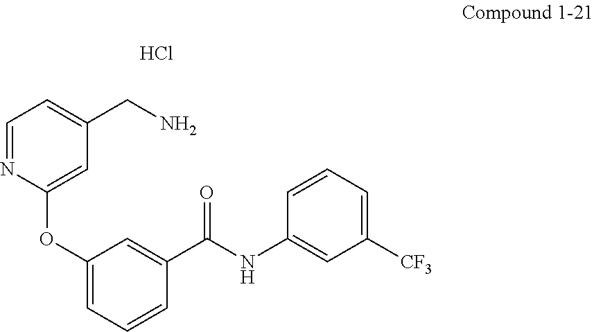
C1(OC2=CC(CN)=CC=N2)=CC=CC(C(NC2=CC([CF3])=CC=C2)=O)=C1.Cl
